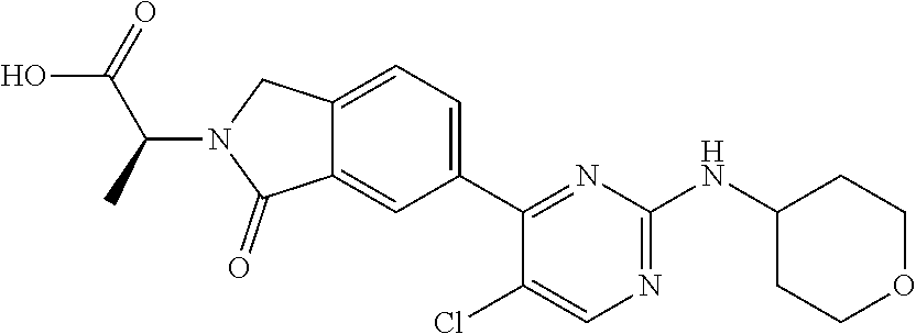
C12=CC(C3=NC(NC4CCOCC4)=NC=C3Cl)=CC=C1CN(C(C(O)=O)C)C2=O
